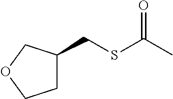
C1C(CSC(C)=O)COC1
